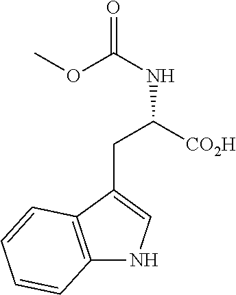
C1(CC([CO2H])NC(=O)OC)=CNC2=C1C=CC=C2
